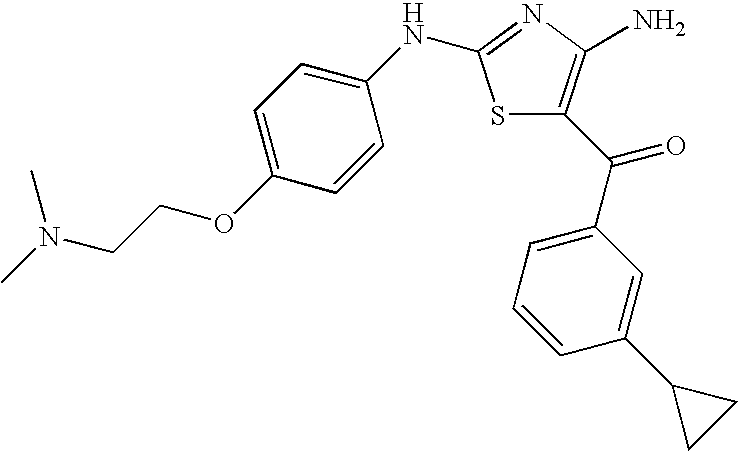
CN(C)CCOC1=CC=C(NC2=NC(N)=C(C(=O)C3=CC=CC(C4CC4)=C3)S2)C=C1
